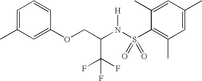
C1=C(C)C=C(OCC(N(S(C2=C(C)C=C(C)C=C2C)(=O)=O)[H])C(F)(F)F)C=C1
